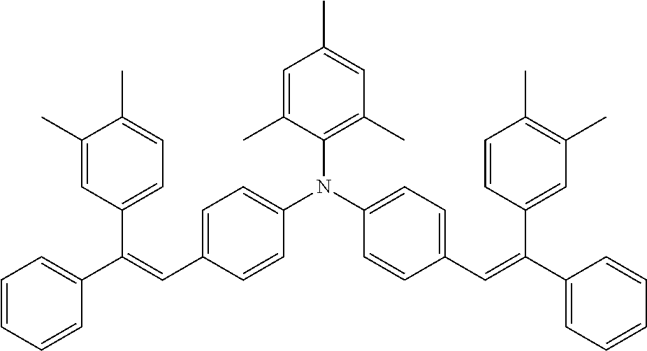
C1(C(=CC2=CC=C(N(C3=CC=C(C=C(C4=CC=CC=C4)C4=CC(C)=C(C)C=C4)C=C3)C3=C(C)C=C(C)C=C3C)C=C2)C2=CC=C(C)C(C)=C2)=CC=CC=C1
